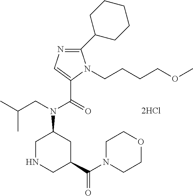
C1NCC(C(N2CCOCC2)=O)CC1N(CC(C)C)C(=O)C1=CN=C(C2CCCCC2)N1CCCCOC
